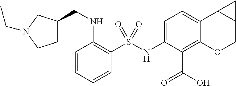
C1(NS(C2=C(NCC3CCN(CC)C3)C=CC=C2)(=O)=O)=CC=C2C(=C1C(=O)O)OCC1C2C1
